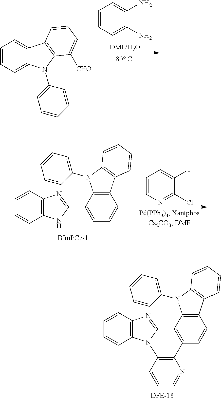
[DMF/H2O].C1=CC=C(N)C(N)=C1.C1=CC=C2C(=C1)C1=C(N2C2=CC=CC=C2)C([CHO])=CC=C1.C12=C(NC(C3=CC=CC4=C3N(C3=CC=CC=C3)C3=C4C=CC=C3)=N1)C=CC=C2.C1=CN=C(Cl)C(I)=C1.C12=C(N3C(=N1)C1=C(C=CC4=C1N(C1=CC=CC=C1)C1=C4C=CC=C1)C1=C3C=CC=N1)C=CC=C2
